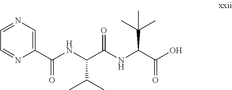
N(C(C(NC(C(O)=O)C(C)(C)C)=O)C(C)C)C(C1=CN=CC=N1)=O
